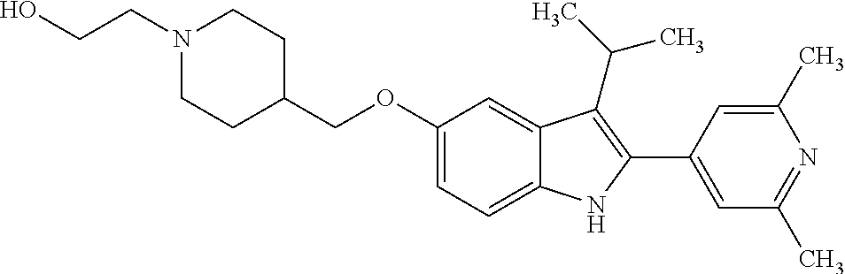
C(C1CCN(CCO)CC1)OC1=CC=C2C(=C1)C(C(C)C)=C(C1=CC(C)=NC(C)=C1)N2
